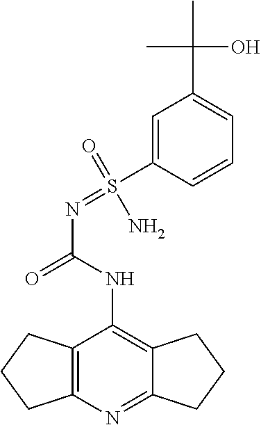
NS(=NC(=O)NC1=C2CCCC2=NC2=C1CCC2)(C1=CC(C(C)(C)O)=CC=C1)=O
